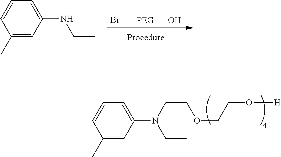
C1(C)=CC(N(CC)CCOCCO[H])=CC=C1.Br[PEG]O.C1(C)=CC(NCC)=CC=C1
